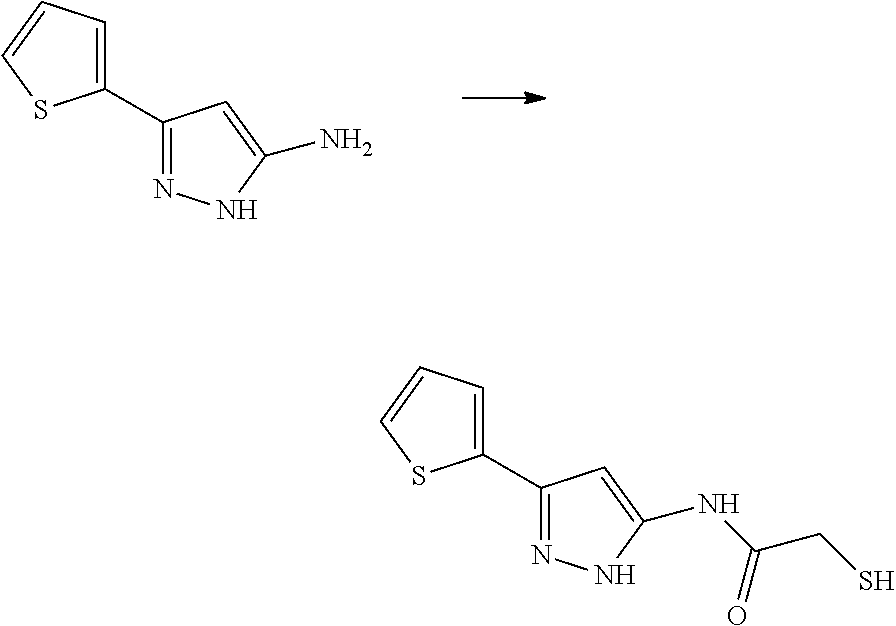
C1(C2=NNC(N)=C2)=CC=CS1.C1(C2=NNC(NC(CS)=O)=C2)=CC=CS1
